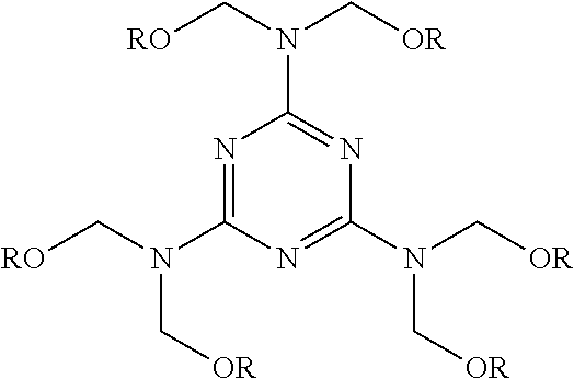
N1=C(N(C[RO])C[OR])N=C(N(C[OR])C[OR])N=C1N(C[RO])C[OR]
